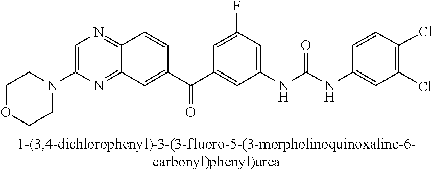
C1=C(N2CCOCC2)N=C2C(=N1)C=CC(C(C1=CC(NC(NC3=CC(Cl)=C(Cl)C=C3)=O)=CC(F)=C1)=O)=C2
